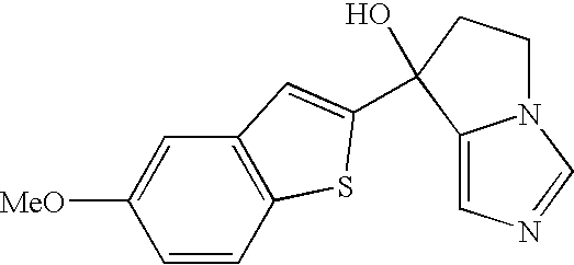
C1=C([MeO])C=CC2=C1C=C(C1(O)C3=CN=CN3CC1)S2
